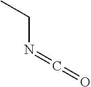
C(N=C=O)C
